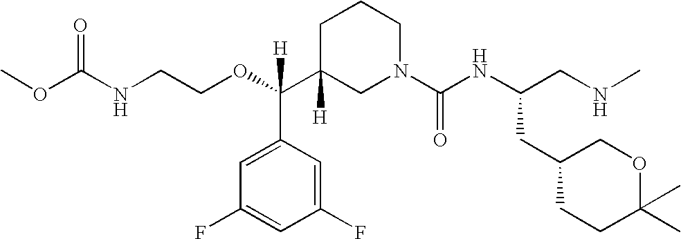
O=C(NCCOC(C1([H])CN(C(NC(CNC)CC2CCC(C)(C)OC2)=O)CCC1)(C1=CC(F)=CC(F)=C1)[H])OC
